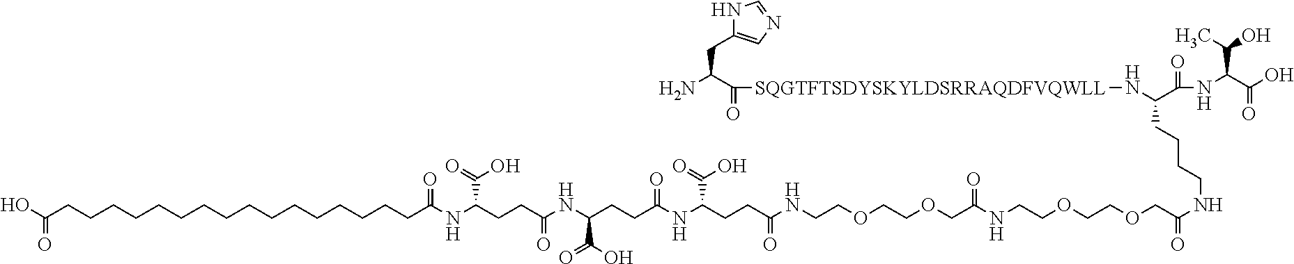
C(CCCC(N[SQGTFTSDYSKYLDSRRAQDFVQWLL]C(=O)C(N)CC1=CN=CN1)C(=O)NC(C(O)=O)C(C)O)NC(COCCOCCNC(COCCOCCNC(CCC(NC(CCC(NC(CCC(NC(CCCCCCCCCCCCCCCCC(O)=O)=O)C(O)=O)=O)C(=O)O)=O)C(O)=O)=O)=O)=O
